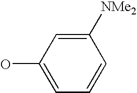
OC1=CC=CC([NMe2])=C1
